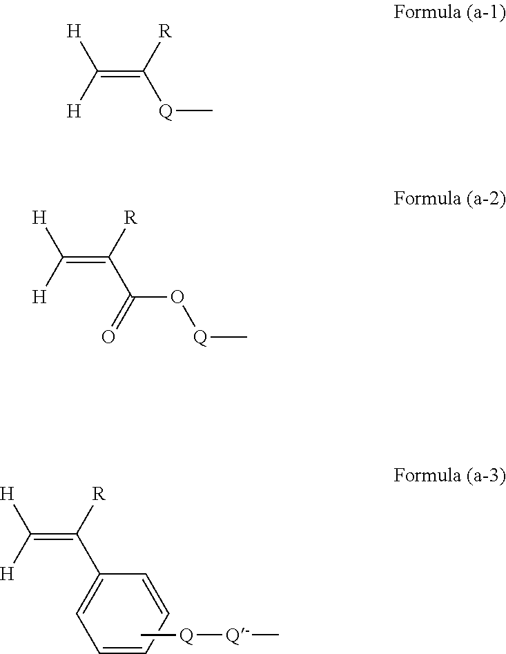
C(=C(C1=CC=CC=C1)[R])([H])[H].C[Q][Q-]C.C(=C([Q]C)[R])([H])[H].C(=C(C(O[Q]C)=O)[R])([H])[H]
